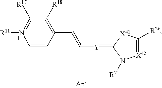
C1(C=C[Y]=C2N([R21])[X42]=C([R26])[X41]2)=C([R18])C([R17])=N([R11])C=C1
